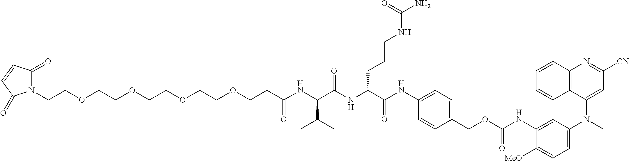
N1(CCOCCOCCOCCOCCC(NC(C(NC(C(NC2=CC=C(COC(NC3=CC(N(C)C4=CC([CN])=NC5=C4C=CC=C5)=CC=C3[MeO])=O)C=C2)=O)CCCNC(N)=O)=O)C(C)C)=O)C(=O)C=CC1=O
